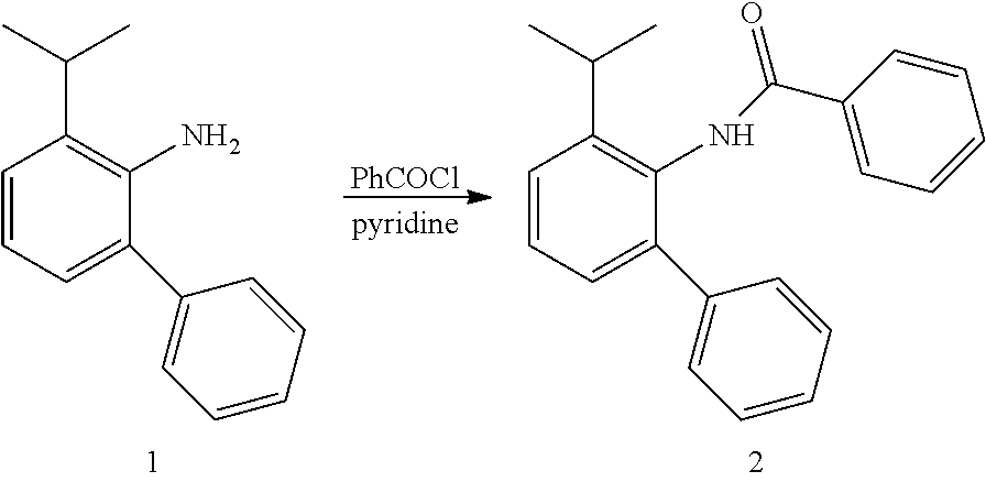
C1=CC=C(C2=CC=CC=C2)C(N)=C1C(C)C.[PhCOCl].C1=CC=C(C2=CC=CC=C2)C(NC(C2=CC=CC=C2)=O)=C1C(C)C
